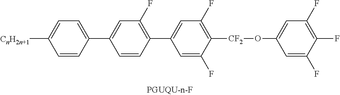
C1(F)=C([CF2]OC2=CC(F)=C(F)C(F)=C2)C(F)=CC(C2=C(F)C=C(C3=CC=C([CnH2n+1])C=C3)C=C2)=C1
